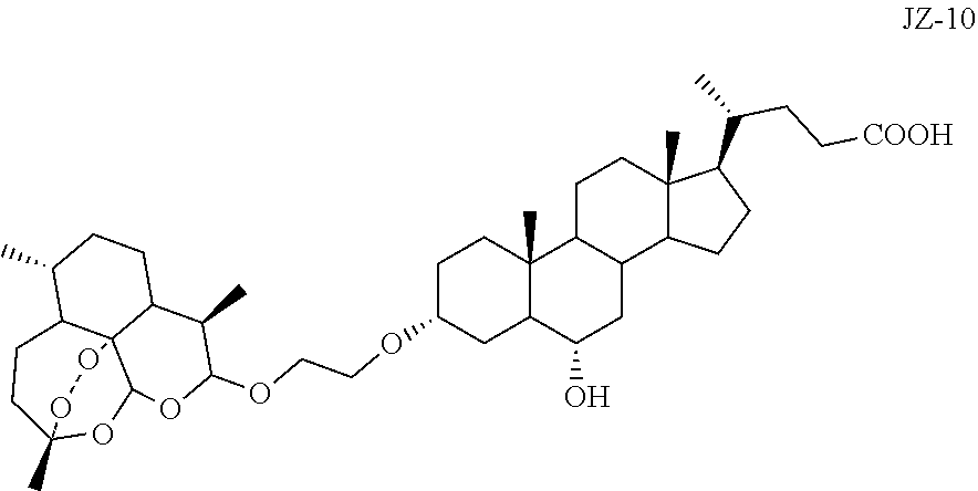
C1(C)C2C34C(CC1)C(C)C(OCCOC1CCC5(C)C(C1)C(O)CC1C5CCC5(C)C1CCC5C(C)CC[COOH])OC3OC(C)(CC2)OO4
